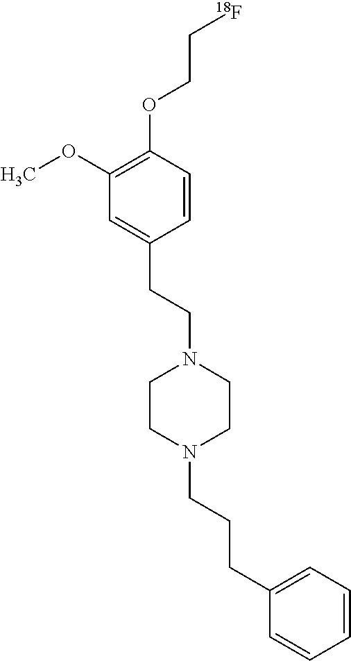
C1=CC(OCC[18F])=C(OC)C=C1CCN1CCN(CCCC2=CC=CC=C2)CC1
